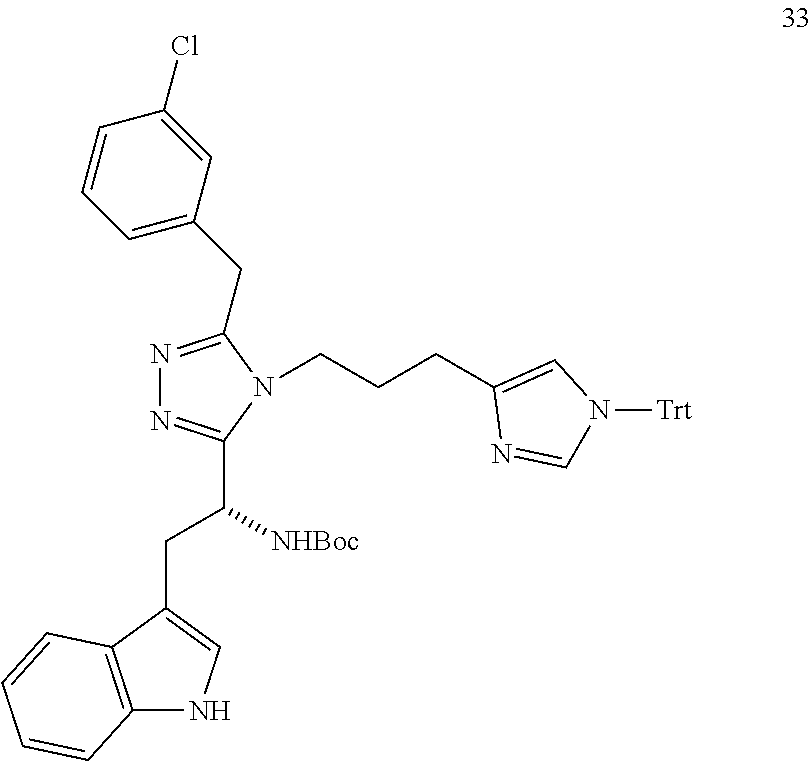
N1=C(CC2=CC=CC(Cl)=C2)N(CCCC2=CN([Trt])C=N2)C(C(CC2=CNC3=C2C=CC=C3)[NHBoc])=N1
